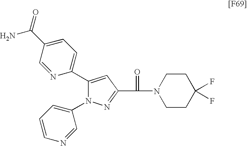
C1(C2=CC=C(C(N)=O)C=N2)=CC(C(N2CCC(F)(F)CC2)=O)=NN1C1=CC=CN=C1
